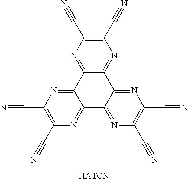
C1(C#N)=C(C#N)N=C2C(=N1)C1=NC(C#N)=C(C#N)N=C1C1=NC(C#N)=C(C#N)N=C21.[HATCN]
